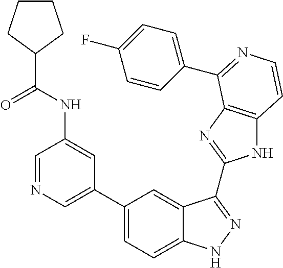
C1(C2=CN=CC(NC(C3CCCC3)=O)=C2)=CC=C2C(=C1)C(C1=NC3=C(N1)C=CN=C3C1=CC=C(F)C=C1)=NN2
